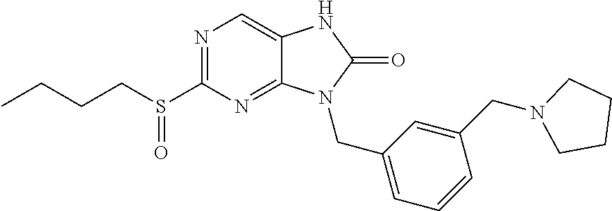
N1=C(S(CCCC)=O)N=C2C(=C1)NC(=O)N2CC1=CC=CC(CN2CCCC2)=C1
